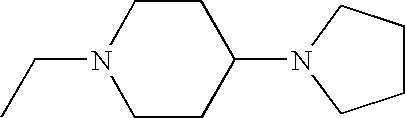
CCN1CCC(N2CCCC2)CC1
